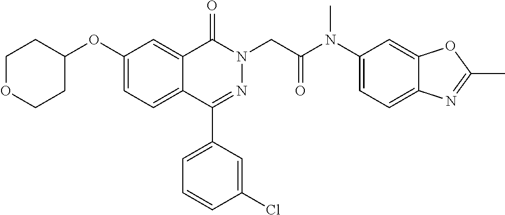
C1(OC2=CC=C3C(=C2)C(=O)N(CC(N(C2=CC=C4C(=C2)OC(C)=N4)C)=O)N=C3C2=CC=CC(Cl)=C2)CCOCC1
